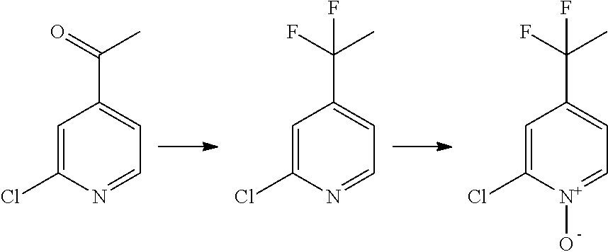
C1=C(Cl)N=CC=C1C(C)=O.C1=C(Cl)N=CC=C1C(C)(F)F.C1=C(Cl)[N+](O)=CC=C1C(C)(F)F
